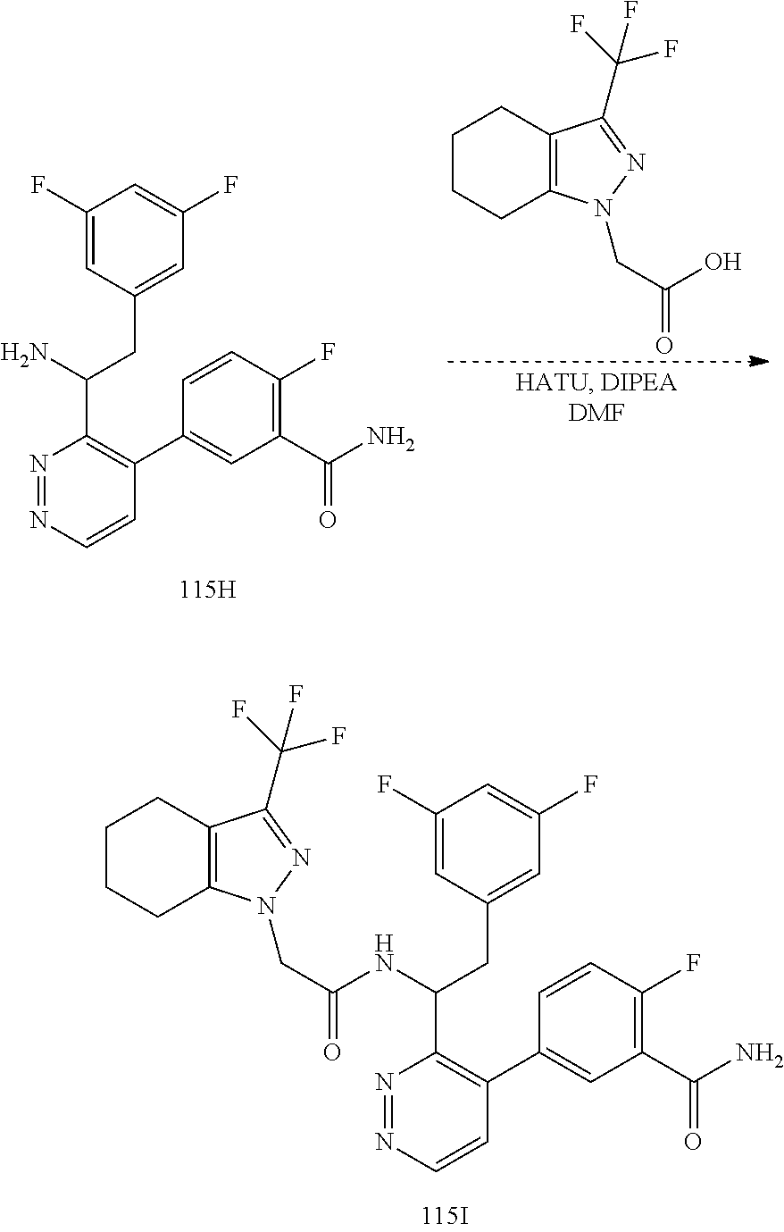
C1CCC2=C(C1)C(C(F)(F)F)=NN2CC(O)=O.NC(C1=C(C2=CC(C(N)=O)=C(F)C=C2)C=CN=N1)CC1=CC(F)=CC(F)=C1.C1CCC2=C(C1)C(C(F)(F)F)=NN2CC(NC(C1=C(C2=CC(C(=O)N)=C(F)C=C2)C=CN=N1)CC1=CC(F)=CC(F)=C1)=O
